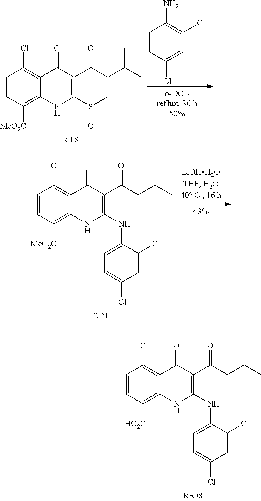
C1=CC([MeO2C])=C2C(=C1Cl)C(=O)C(C(CC(C)C)=O)=C(S(C)=O)N2.C1=CC(Cl)=CC(Cl)=C1N.C1=CC([MeO2C])=C2C(=C1Cl)C(=O)C(C(CC(C)C)=O)=C(NC1=CC=C(Cl)C=C1Cl)N2.C1=CC([HO2C])=C2C(=C1Cl)C(=O)C(C(CC(C)C)=O)=C(NC1=CC=C(Cl)C=C1Cl)N2
